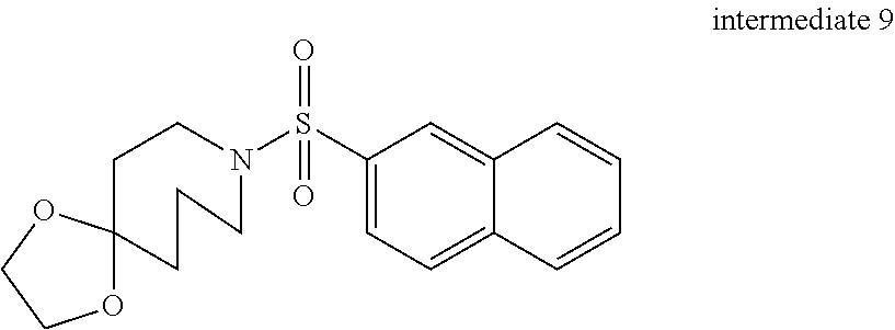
C12(CCN(S(C3=CC=C4C(=C3)C=CC=C4)(=O)=O)CCC1)OCCO2
